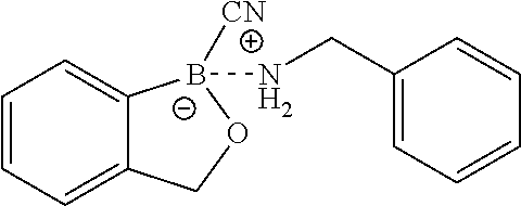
C12=CC=CC=C1[B-]([CN])(NCC1=CC=CC=C1)OC2
